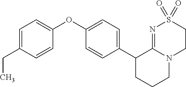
C1(C2=CC=C(OC3=CC=C(CC)C=C3)C=C2)CCCN2C1=NS(=O)(=O)CC2
